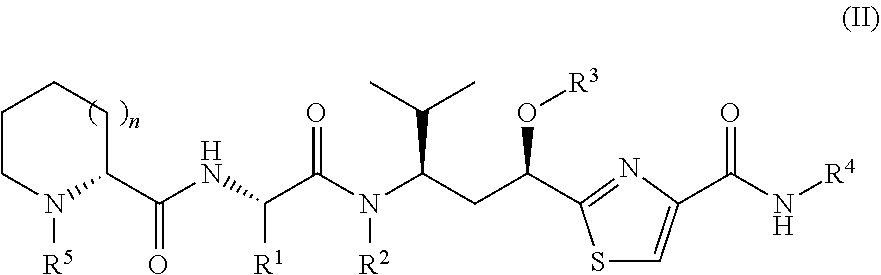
C1CN([R5])C(C(NC(C(N(C(CC(O[R3])C2=NC(C(=O)N[R4])=CS2)C(C)C)[R2])=O)[R1])=O)CC1
